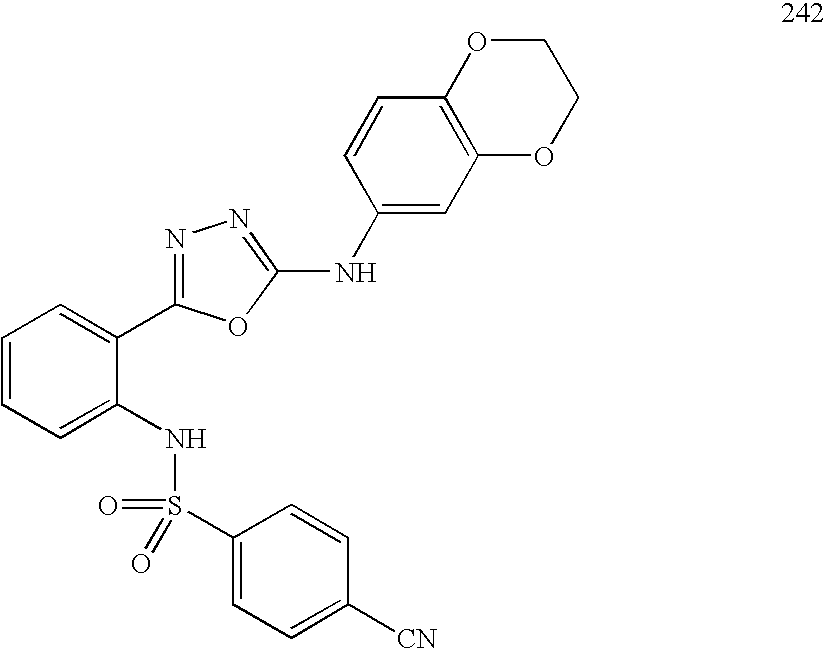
C1=CC=C(NS(=O)(C2=CC=C([CN])C=C2)=O)C(C2=NN=C(NC3=CC4=C(C=C3)OCCO4)O2)=C1
